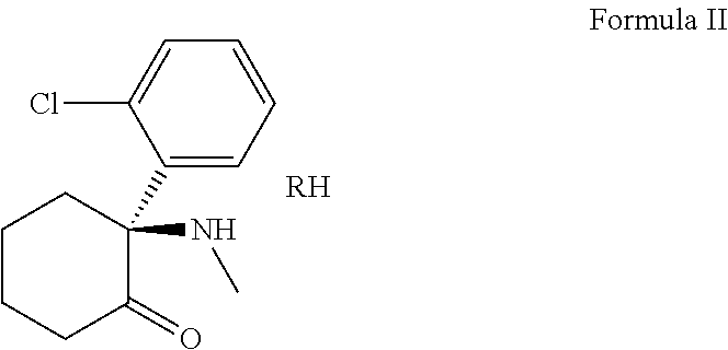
C1(C2(NC)C(=O)CCCC2)=CC=CC=C1Cl.[RH]
